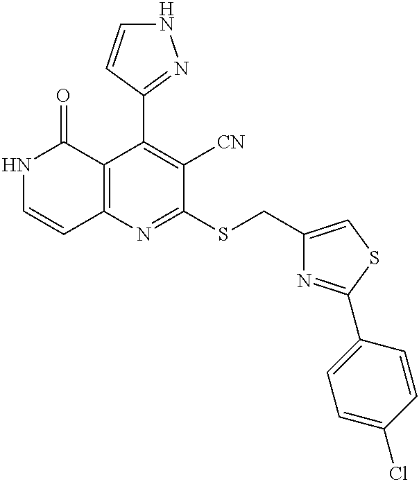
N1C=CC2=C(C1=O)C(C1=NNC=C1)=C([CN])C(SCC1=CSC(C3=CC=C(Cl)C=C3)=N1)=N2
